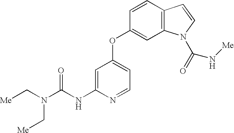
N(C(NC1=CC(OC2=CC3=C(C=C2)C=CN3C(=O)N[Me])=CC=N1)=O)(C[Me])C[Me]
